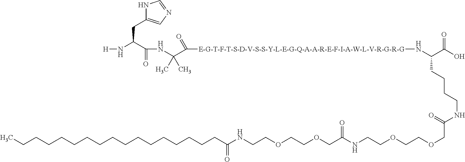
N1C(CC(N[H])C(=O)NC(C([E-G-T-F-T-S-D-V-S-S-Y-L-E-G-Q-A-A-R-E-F-I-A-W-L-V-R-G-R-G]NC(C(O)=O)CCCCNC(COCCOCCNC(COCCOCCNC(CCCCCCCCCCCCCCCCC)=O)=O)=O)=O)(C)C)=CN=C1
